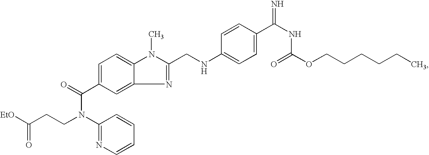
[EtO]C(CCN(C1=NC=CC=C1)C(=O)C1=CC=C2C(=C1)N=C(CNC1=CC=C(C(NC(=O)OCCCCCC)=N)C=C1)N2C)=O
